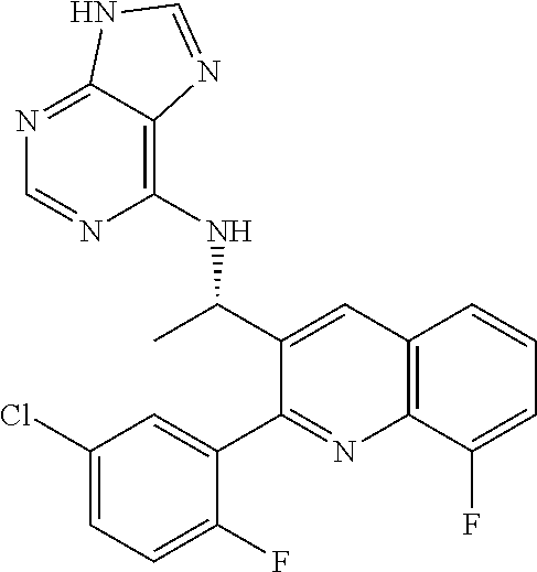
C1(Cl)=CC=C(F)C(C2=NC3=C(C=CC=C3F)C=C2C(C)NC2=C3C(=NC=N2)NC=N3)=C1
